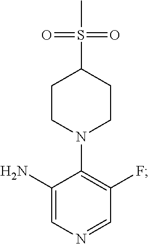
C1(N)=CN=CC(F)=C1N1CCC(S(=O)(=O)C)CC1
